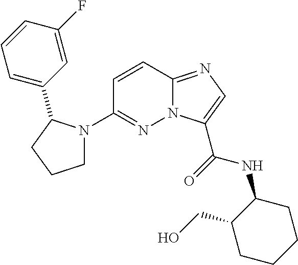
N12C(=NC=C1C(=O)NC1C(CO)CCCC1)C=CC(N1CCCC1C1=CC=CC(F)=C1)=N2
